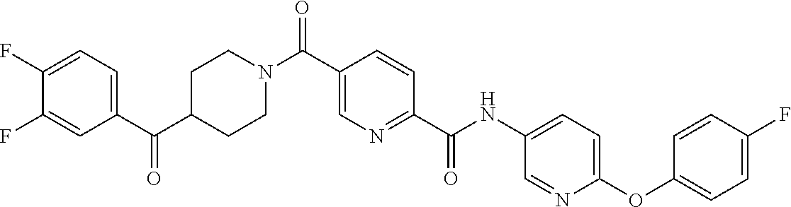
N(C(C1=NC=C(C(=O)N2CCC(C(C3=CC=C(F)C(F)=C3)=O)CC2)C=C1)=O)C1=CC=C(OC2=CC=C(F)C=C2)N=C1
